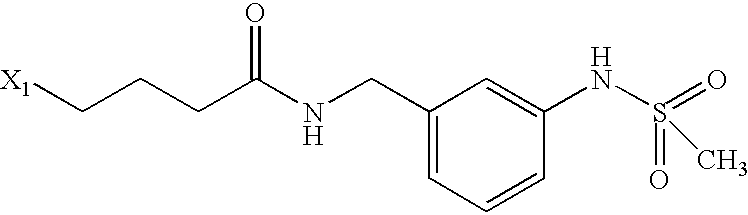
[X1]CCCC(NCC1=CC=CC(NS(=O)(=O)C)=C1)=O
